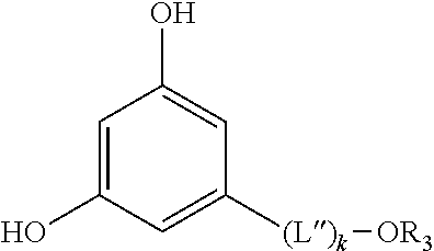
C1=C(O)C=C([(L)k][OR3])C=C1O
